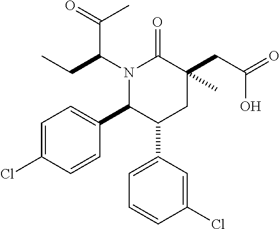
N1(C(CC)C(=O)C)C(C2=CC=C(Cl)C=C2)C(C2=CC=CC(Cl)=C2)CC(CC(O)=O)(C)C1=O
